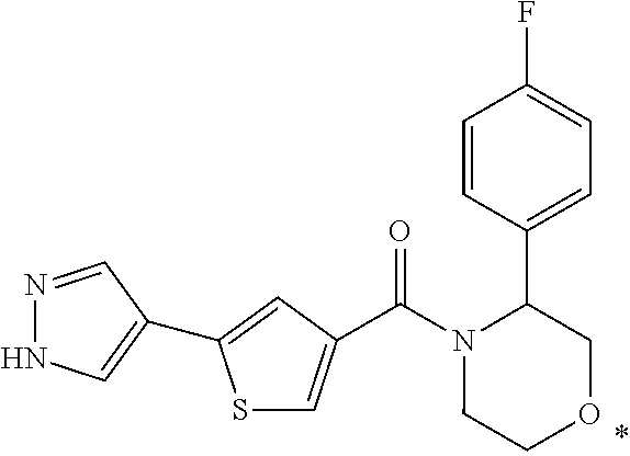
C(N1CCOCC1C1=CC=C(F)C=C1)(=O)C1=CSC(C2=CNN=C2)=C1
